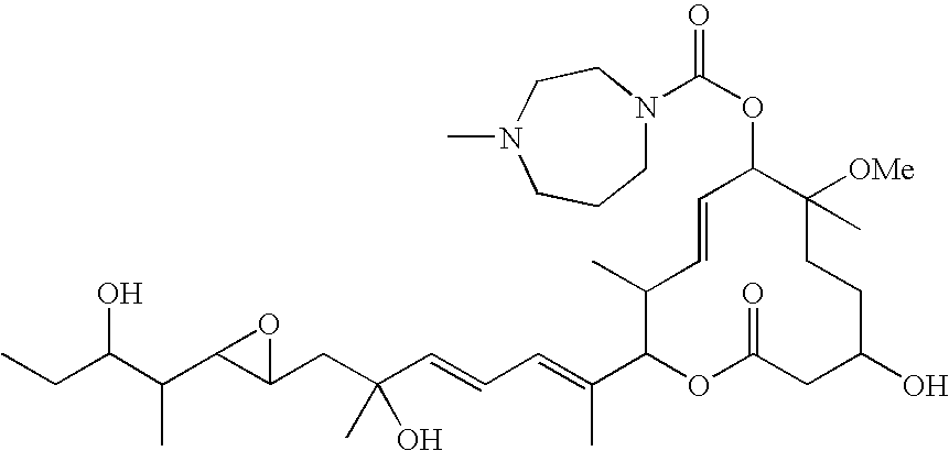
CCC(C(C1C(CC(C=CC=C(C2OC(=O)CC(O)CCC([OMe])(C)C(OC(=O)N3CCCN(C)CC3)C=CC2C)C)(O)C)O1)C)O
